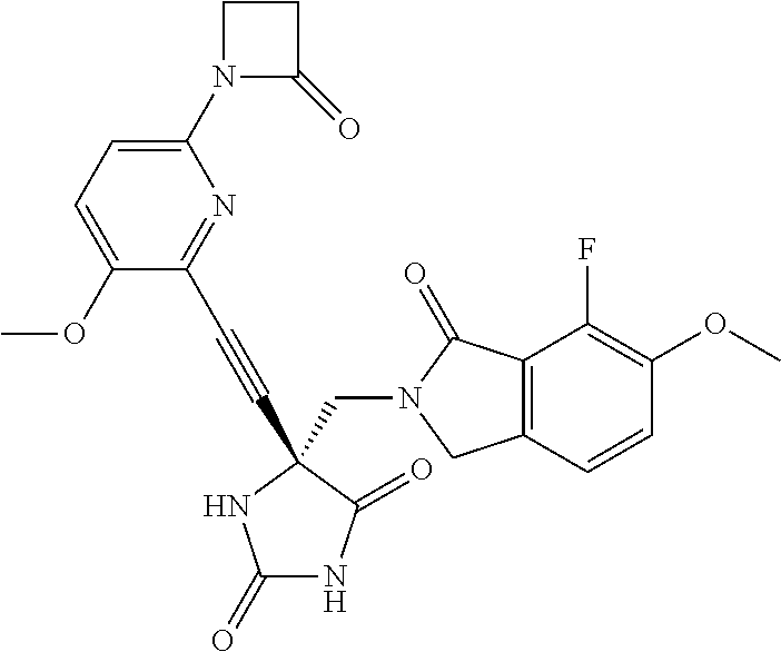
C12=C(C(=O)N(CC3(C#CC4=NC(N5C(=O)CC5)=CC=C4OC)C(=O)NC(=O)N3)C1)C(F)=C(OC)C=C2
